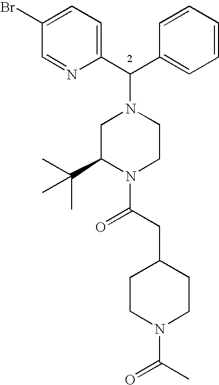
C1=C(Br)C=NC(C(C2=CC=CC=C2)N2CC(C(C)(C)C)N(C(CC3CCN(C(C)=O)CC3)=O)CC2)=C1
